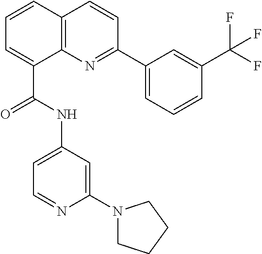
C1=CC2=C(C(C(NC3=CC=NC(N4CCCC4)=C3)=O)=C1)N=C(C1=CC=CC(C(F)(F)F)=C1)C=C2
